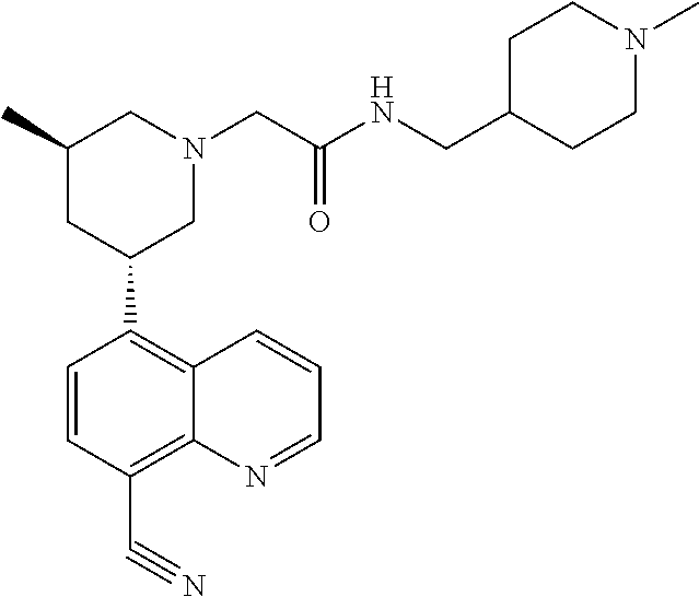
C1(C2CN(CC(NCC3CCN(C)CC3)=O)CC(C)C2)=C2C(=C(C#N)C=C1)N=CC=C2
